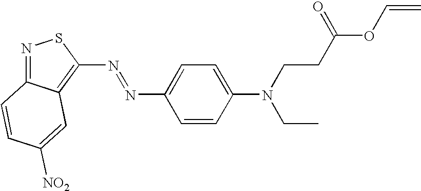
C1(N=NC2=CC=C(N(CCC(OC=C)=O)CC)C=C2)=C2C(=NS1)C=CC([NO2])=C2
